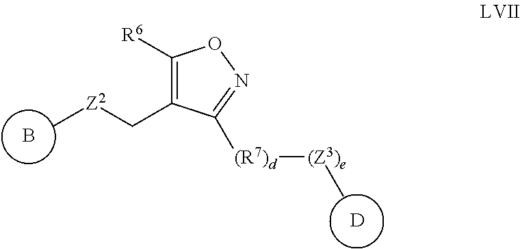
B.[D].C1([R6])=C(C[Z2]C)C([(R7)d][(Z3)e]C)=NO1
